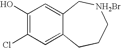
C1(O)=C(Cl)C=C2C(=C1)C[NH2Br]CCC2
